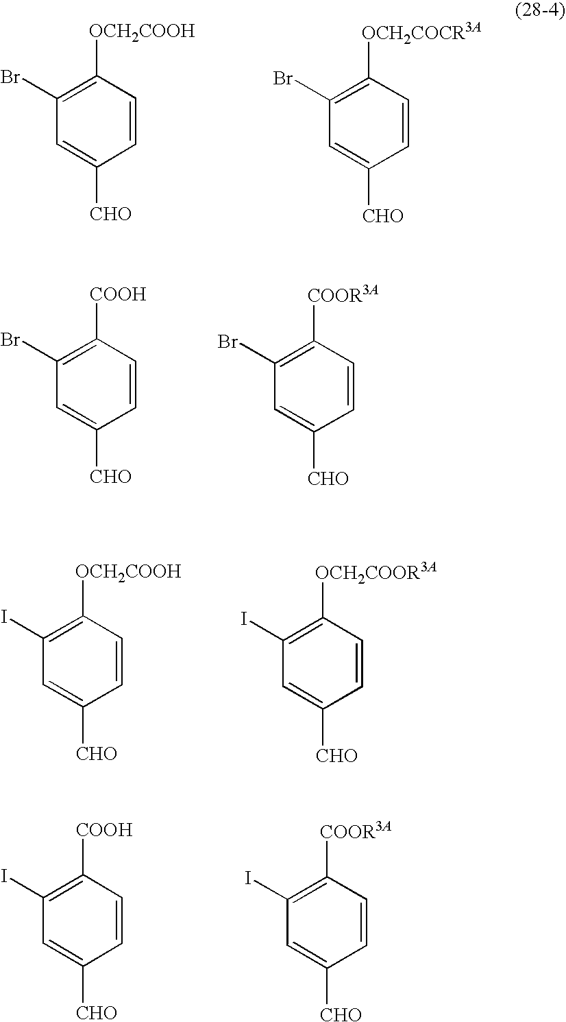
C1=CC([OCH2COCR3A])=C(Br)C=C1[CHO].C1=CC([OCH2COOH])=C(Br)C=C1[CHO].C1=CC([COOH])=C(Br)C=C1[CHO].C1=CC([COOR3A])=C(Br)C=C1[CHO].C1=CC([OCH2COOR3A])=C(I)C=C1[CHO].C1=CC([OCH2COOH])=C(I)C=C1[CHO].C1=CC([COOH])=C(I)C=C1[CHO].C1=CC([COOR3A])=C(I)C=C1[CHO]
